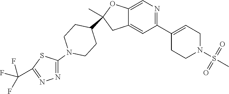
C1(C2=CCN(S(C)(=O)=O)CC2)=NC=C2C(=C1)CC(C1CCN(C3=NN=C(C(F)(F)F)S3)CC1)(C)O2
